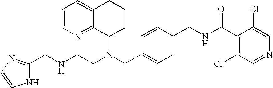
N(CC1=CC=C(CNC(C2=C(Cl)C=NC=C2Cl)=O)C=C1)(C1CCCC2=CC=CN=C12)CCNCC1=NC=CN1
